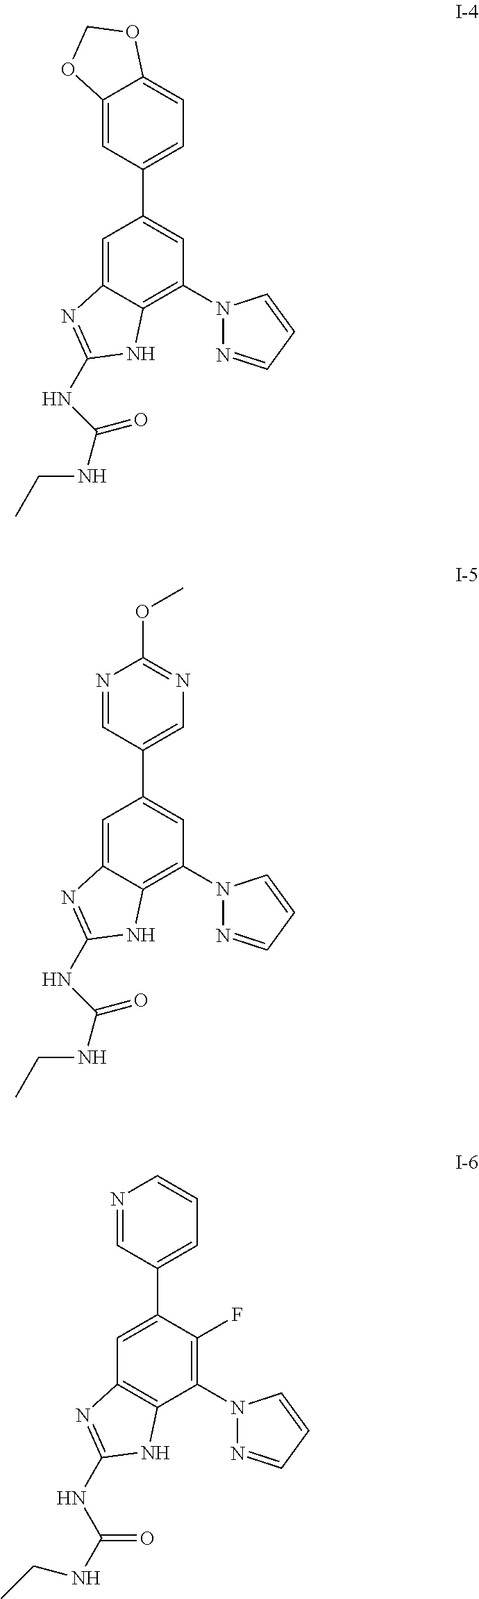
C1=C2C(=C(N3N=CC=C3)C=C1C1=CC=C3C(=C1)OCO3)NC(NC(=O)NCC)=N2.C1=C2C(=C(N3N=CC=C3)C=C1C1=CN=C(OC)N=C1)NC(NC(=O)NCC)=N2.C1=C(C2=CC=CN=C2)C(F)=C(N2N=CC=C2)C2=C1N=C(NC(NCC)=O)N2
